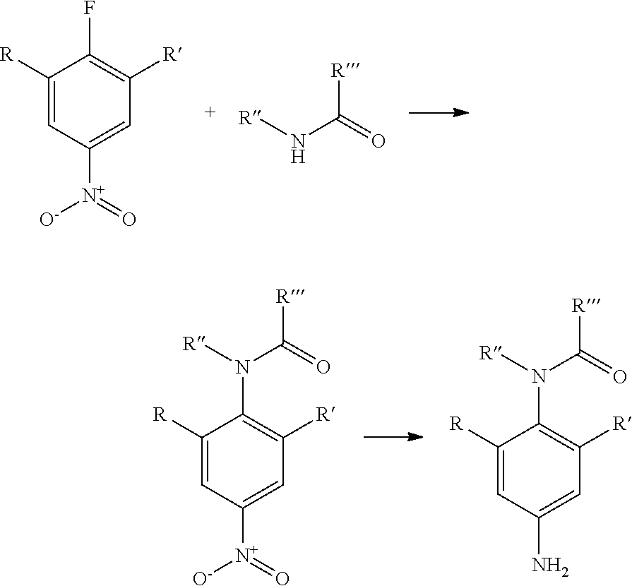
C1([R])=CC([N+](=O)[O-])=CC([R])=C1F.[R]NC([R])=O.C1([R])=CC([N+](=O)[O-])=CC([R])=C1N([R])C([R])=O.C1([R])=CC(N)=CC([R])=C1N([R])C([R])=O
